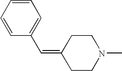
C1=CC=CC(C=C2CCN(C)CC2)=C1
